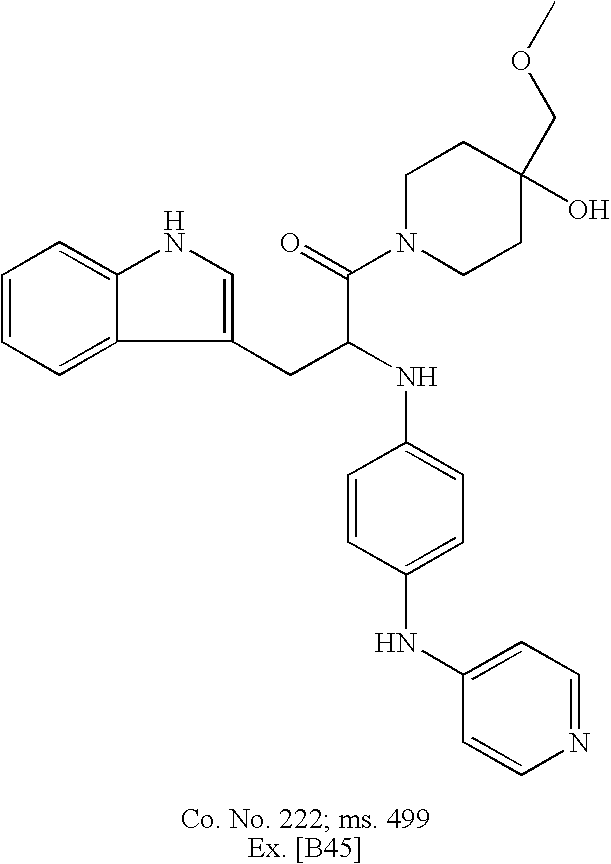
C1=CC=C2C(=C1)NC=C2CC(NC1=CC=C(NC2=CC=NC=C2)C=C1)C(=O)N1CCC(O)(COC)CC1
